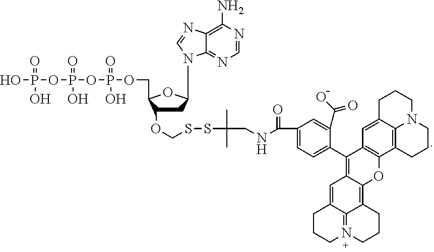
C1C(OCSSC(CNC(=O)C2=CC=C(C3=C4C(=C5C6=N(CCCC6=C4)CCC5)OC4=C3C=C3C5=C4CCCN5CCC3)C(C(O)=O)=C2)(C)C)C(COP(OP(OP(O)(=O)O)(=O)O)(=O)O)OC1N1C2=NC=NC(N)=C2N=C1
